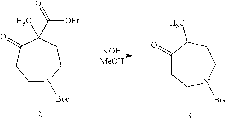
C1N([Boc])CCC(C(=O)[OEt])(C)C(=O)C1.C1(=O)CCN([Boc])CCC1C.[KOH].[MeOH]
